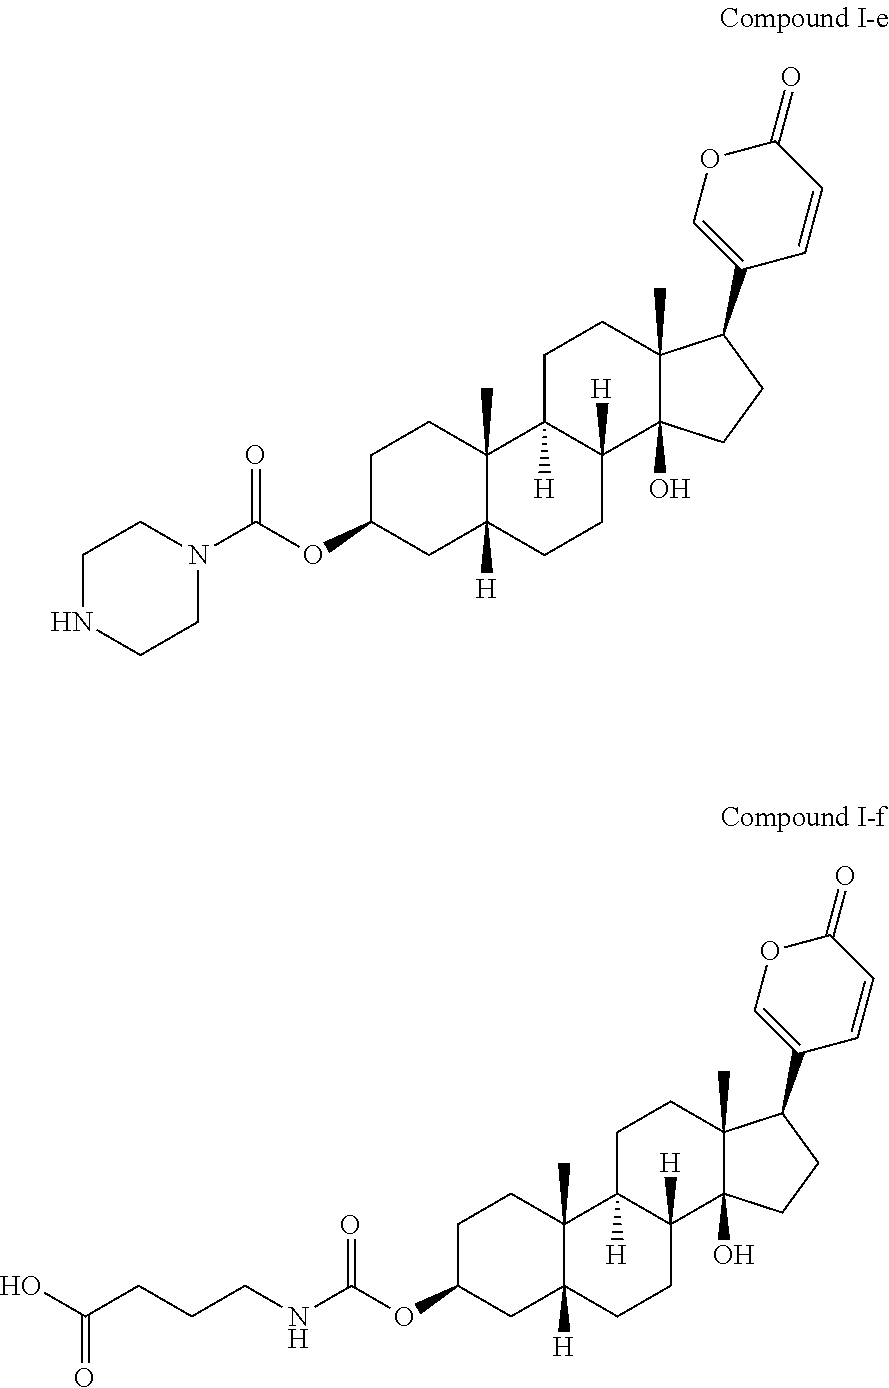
C1C(OC(NCCCC(O)=O)=O)CC2([H])C(C)(C1)C1([H])C([H])(CC2)C2(O)C(C)(CC1)C(C1=COC(=O)C=C1)CC2.C1C(OC(N2CCNCC2)=O)CC2([H])C(C)(C1)C1([H])C([H])(CC2)C2(O)C(C)(CC1)C(C1=COC(=O)C=C1)CC2
